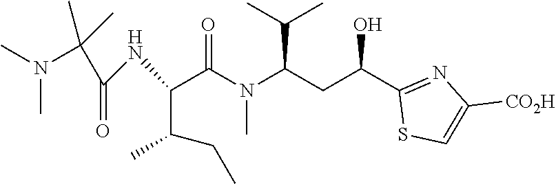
N(C(C(N(C(CC(C1=NC([CO2H])=CS1)O)C(C)C)C)=O)C(C)CC)C(C(N(C)C)(C)C)=O
